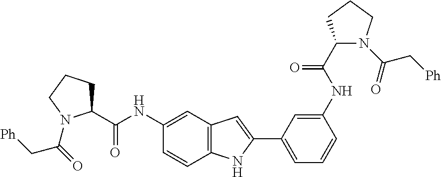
C1(C(NC2=CC3=C(C=C2)NC(C2=CC=CC(NC(C4N(C(C[Ph])=O)CCC4)=O)=C2)=C3)=O)CCCN1C(=O)C[Ph]
